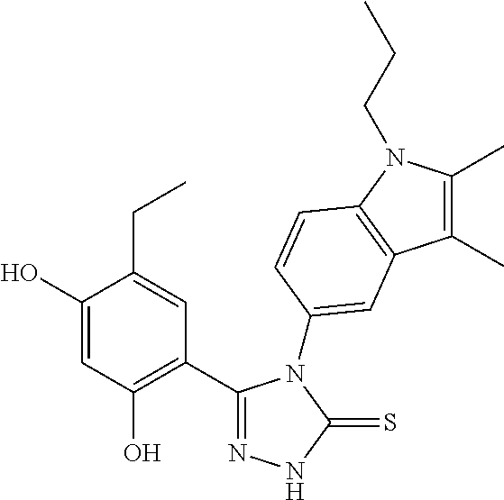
C1(C2=NNC(=S)N2C2=CC3=C(N(CCC)C(C)=C3C)C=C2)=C(O)C=C(O)C(CC)=C1
